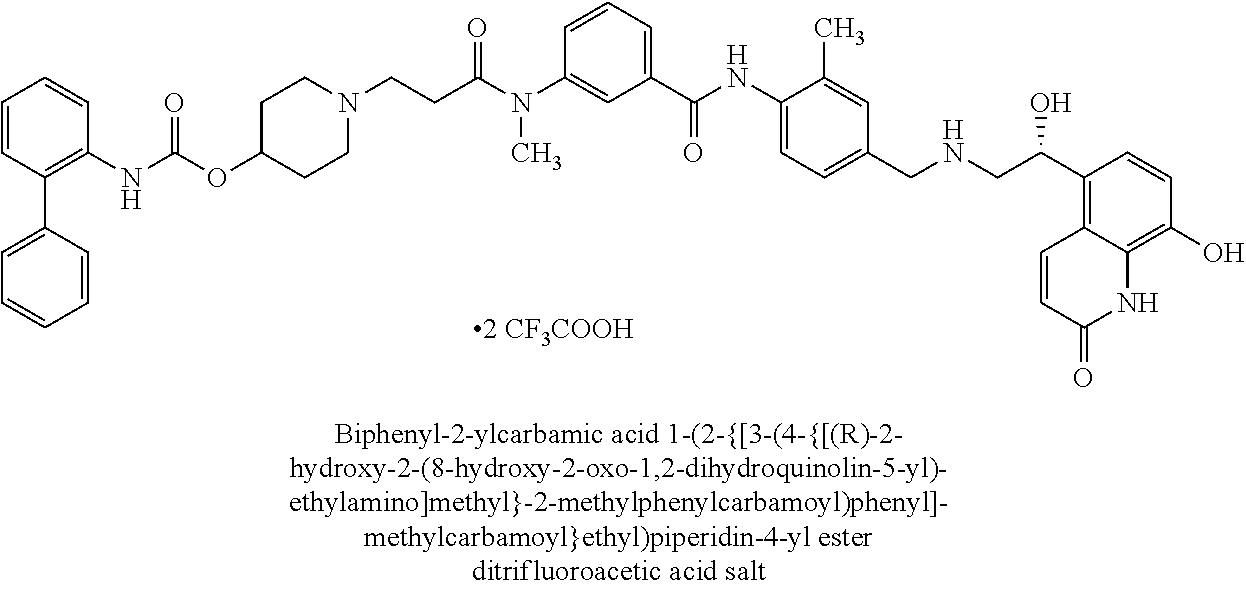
CN(C1=CC(C(=O)NC2=CC=C(CNCC(C3=C4C=CC(=O)NC4=C(O)C=C3)O)C=C2C)=CC=C1)C(CCN1CCC(OC(NC2=C(C3=CC=CC=C3)C=CC=C2)=O)CC1)=O
